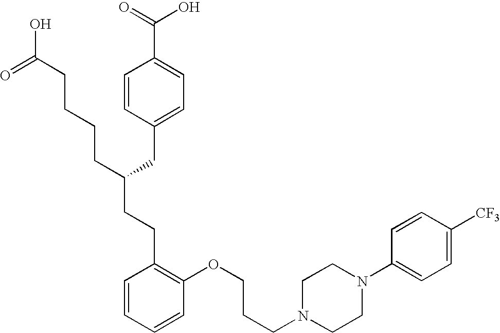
C(C(CC1=CC=C(C(=O)O)C=C1)CCCCC(O)=O)CC1=C(OCCCN2CCN(C3=CC=C([CF3])C=C3)CC2)C=CC=C1
